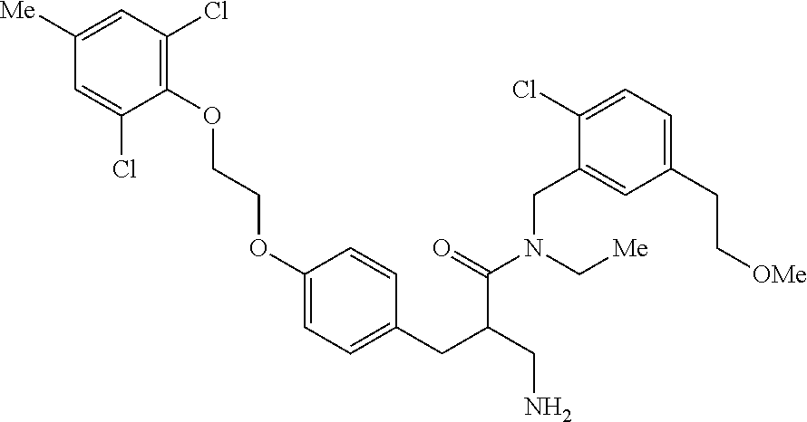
C1(OCCOC2=CC=C(CC(CN)C(=O)N(CC3=CC(CC[OMe])=CC=C3Cl)C[Me])C=C2)=C(Cl)C=C([Me])C=C1Cl
